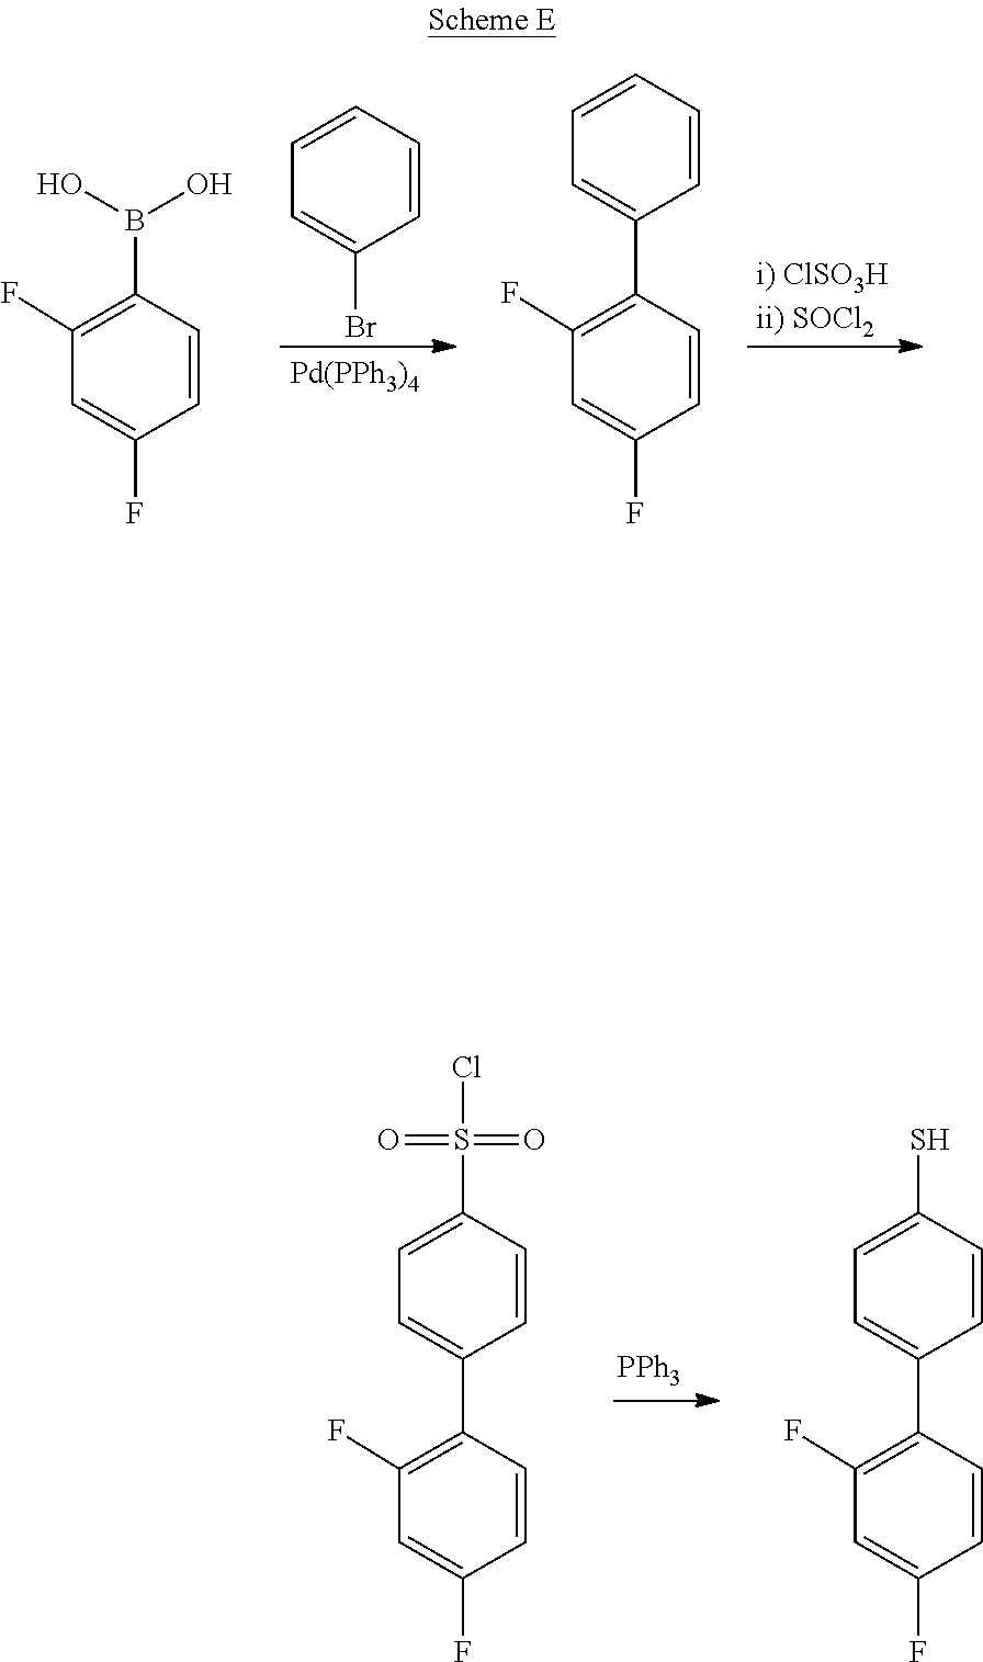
C1=CC=CC(Br)=C1.[Pd(PPh3)4].[i) ClSO3Hii) SOCl2].C1(F)=C(B(O)O)C=CC(F)=C1.C1(F)=C(C2=CC=CC=C2)C=CC(F)=C1.[PPh3].C1(F)=C(C2=CC=C(S(Cl)(=O)=O)C=C2)C=CC(F)=C1.C1(F)=C(C2=CC=C(S)C=C2)C=CC(F)=C1
